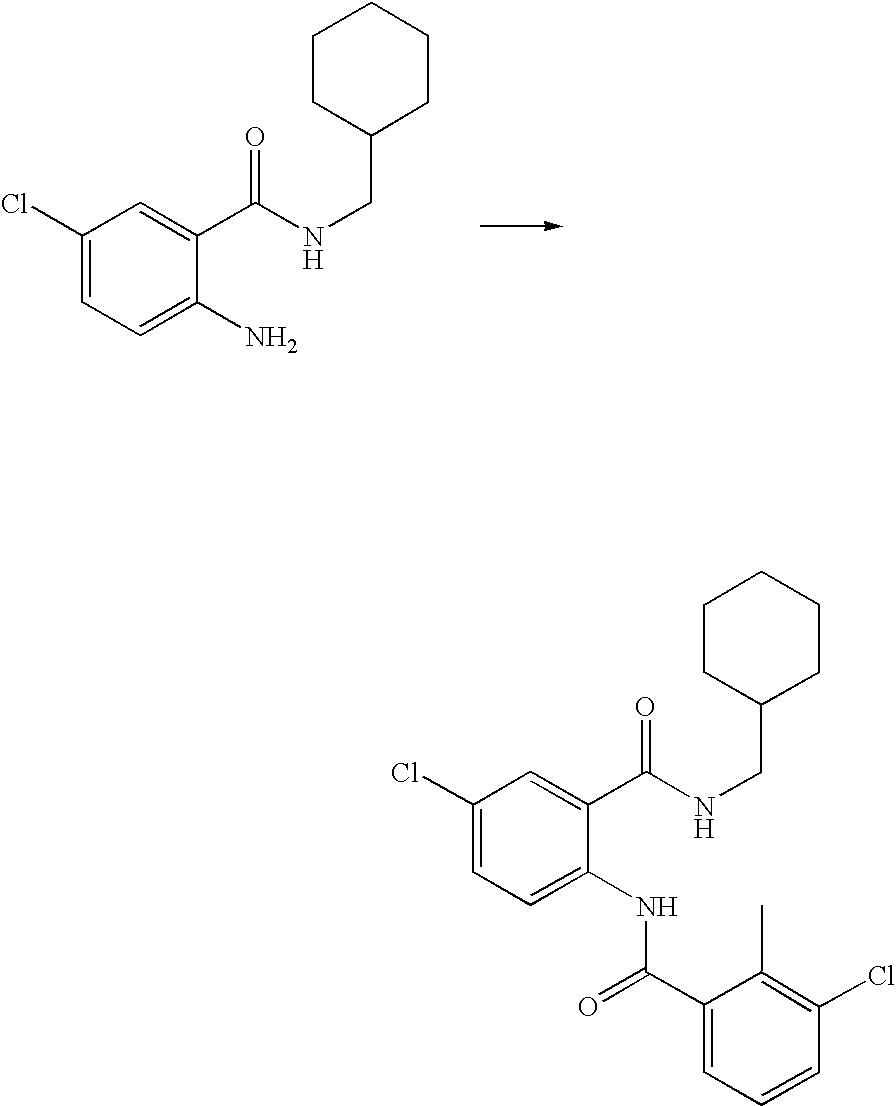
C1(Cl)=CC=C(N)C(C(NCC2CCCCC2)=O)=C1.C1(Cl)=CC=C(NC(C2=CC=CC(Cl)=C2C)=O)C(C(NCC2CCCCC2)=O)=C1
